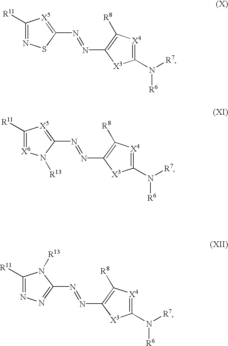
C1([R11])=NSC(N=NC2=C([R8])[X4]=C(N([R7])[R6])[X3]2)=[X5]1.C1([R11])=[X6]N([R13])C(N=NC2=C([R8])[X4]=C(N([R7])[R6])[X3]2)=[X5]1.C1([R11])=NN=C(N=NC2=C([R8])[X4]=C(N([R7])[R6])[X3]2)N1[R13]
